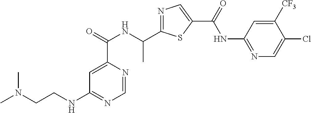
N1=C(C(NC(C2=CC(NCCN(C)C)=NC=N2)=O)C)SC(C(=O)NC2=NC=C(Cl)C([CF3])=C2)=C1
